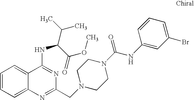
C1=CC=C2C(=C1)C(NC(C(C)C)C(OC)=O)=NC(CN1CCN(C(NC3=CC(Br)=CC=C3)=O)CC1)=N2
